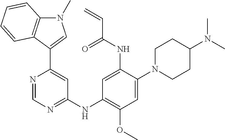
C1=NC(C2=CN(C)C3=C2C=CC=C3)=CC(NC2=C(OC)C=C(N3CCC(N(C)C)CC3)C(NC(C=C)=O)=C2)=N1
